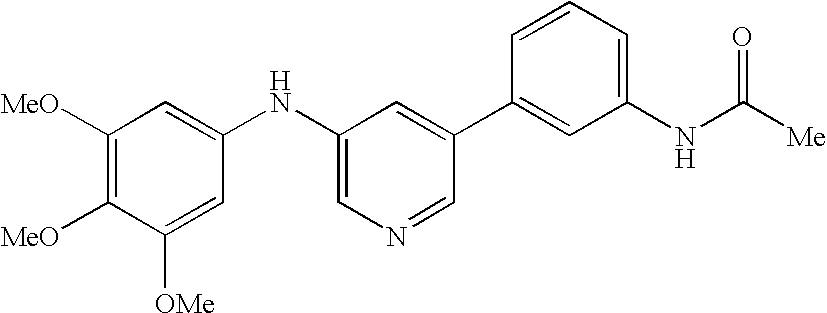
C1([MeO])=C([MeO])C([OMe])=CC(NC2=CN=CC(C3=CC(NC([Me])=O)=CC=C3)=C2)=C1
